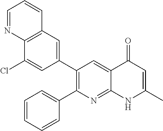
C12=C(C=C(C3=C(C4=CC=CC=C4)N=C4C(=C3)C(=O)C=C(C)N4)C=C1Cl)C=CC=N2
